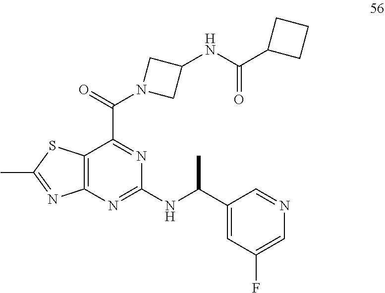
C12=C(N=C(NC(C3=CC(F)=CN=C3)C)N=C1C(N1CC(NC(C3CCC3)=O)C1)=O)N=C(C)S2
